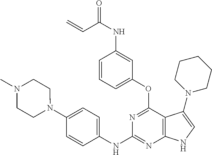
O=C(NC1=CC(OC2=NC(NC3=CC=C(N4CCN(C)CC4)C=C3)=NC3=C2C(N2CCCCC2)=CN3)=CC=C1)C=C
